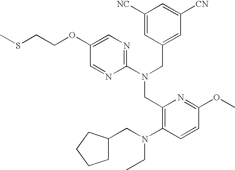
C1(OCCSC)=CN=C(N(CC2=CC([CN])=CC([NC])=C2)CC2=C(N(CC3CCCC3)CC)C=CC(OC)=N2)N=C1
